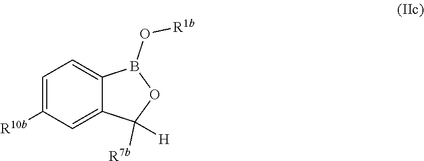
C1=C2C(=CC([R10b])=C1)C([R7b])([H])OB2O[R1b]
